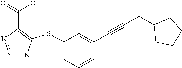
N1=NC(C(=O)O)=C(SC2=CC=CC(C#CCC3CCCC3)=C2)N1
